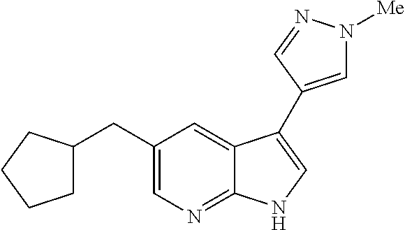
C1=C(CC2CCCC2)C=C2C(=N1)NC=C2C1=CN([Me])N=C1
